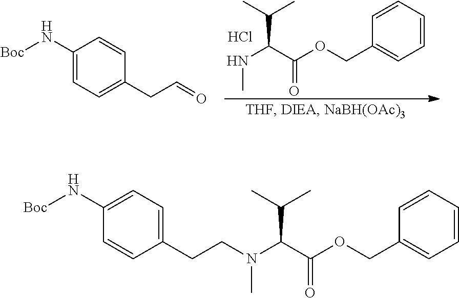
N(C(C(OCC1=CC=CC=C1)=O)C(C)C)C.[Boc]NC1=CC=C(CC=O)C=C1.Cl.C(C(OCC1=CC=CC=C1)=O)(C(C)C)N(C)CCC1=CC=C(N[Boc])C=C1
